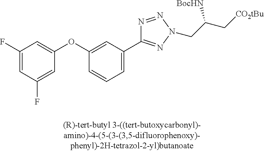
C1=CC=C(C2=NN(CC(C[CO2tBu])[BocHN])N=N2)C=C1OC1=CC(F)=CC(F)=C1
